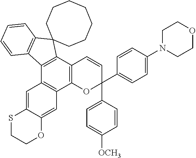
C12=C(C3=C(C4=C1C=C1C(=C4)SCCO1)C1=C(C=CC=C1)C31CCCCCCC1)C=CC(C1=CC=C([OCH3])C=C1)(C1=CC=C(N3CCOCC3)C=C1)O2
